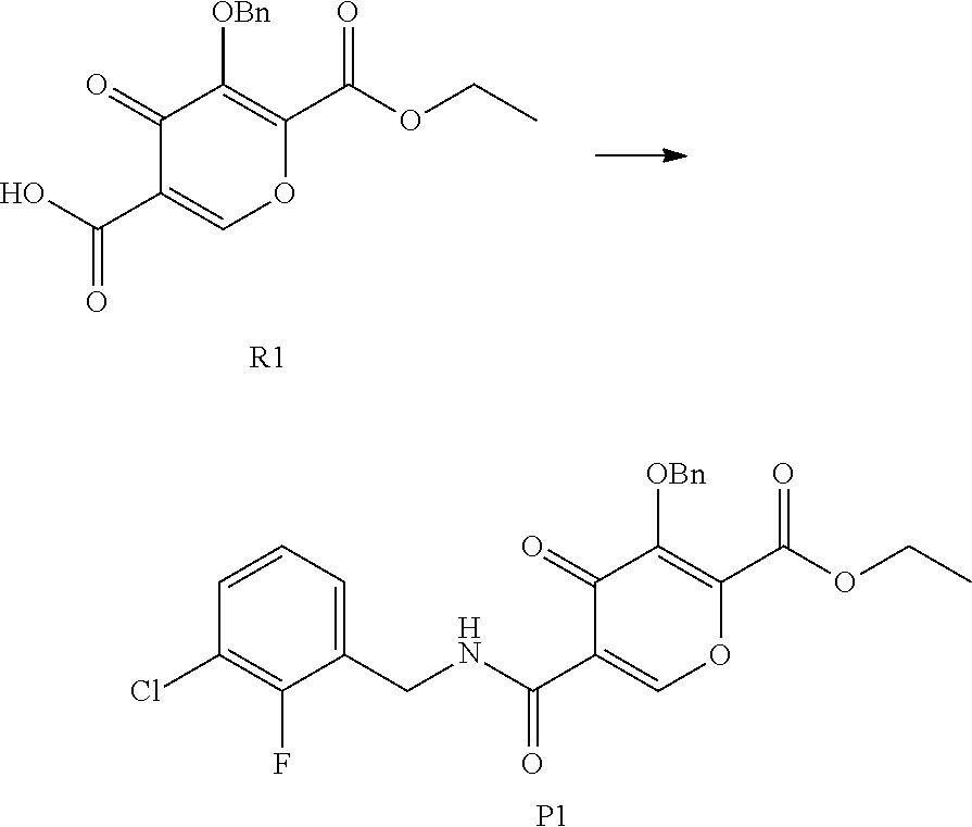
C1(CNC(C2=COC(C(OCC)=O)=C([OBn])C2=O)=O)=CC=CC(Cl)=C1F.[P1].O=C1C([OBn])=C(C(OCC)=O)OC=C1C(O)=O.[R1]
